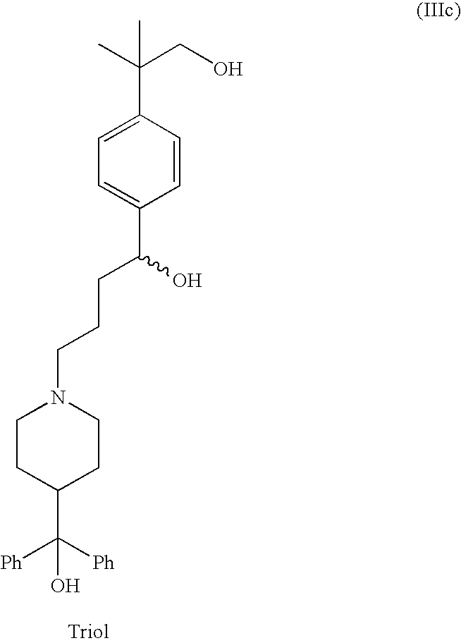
C(C1=CC=C(C(CCCN2CCC(C([Ph])([Ph])O)CC2)O)C=C1)(C)(CO)C
